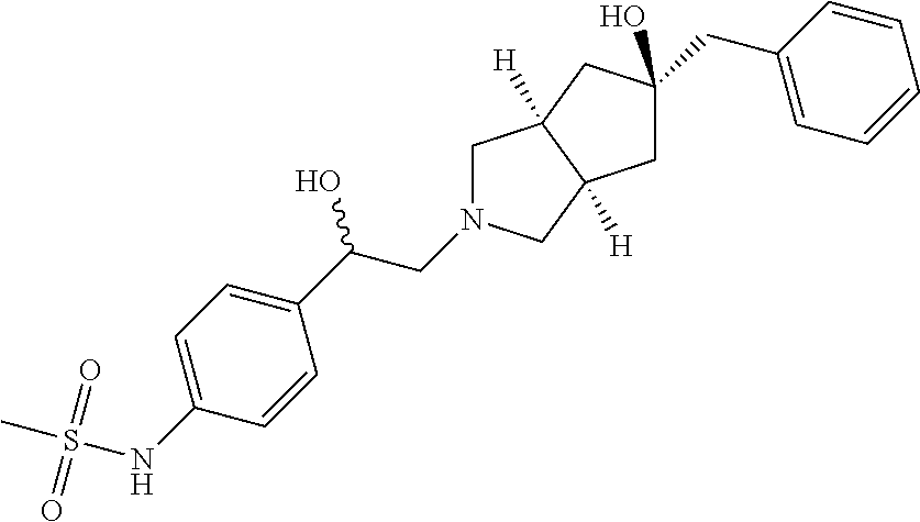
C1N(CC(C2=CC=C(NS(C)(=O)=O)C=C2)O)CC2([H])C1([H])CC(CC1=CC=CC=C1)(O)C2
